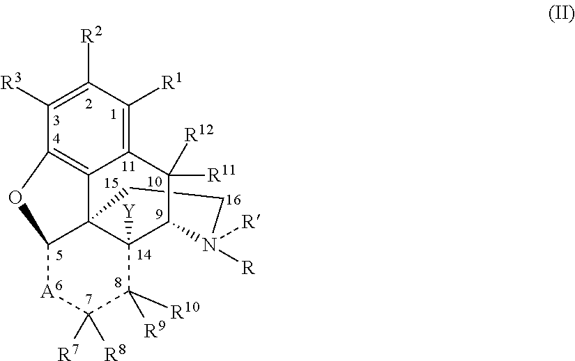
C1CN([R])([R])C2C3([Y])C14C1=C(C([R3])=C([R2])C([R1])=C1C2([R11])[R12])OC4[A]C([R7])([R8])C3([R10])[R9]
